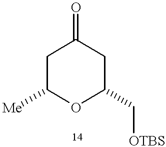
C1C([Me])OC(C[OTBS])CC1=O
